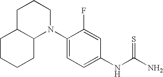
C1(NC(N)=S)=CC=C(N2CCCC3C2CCCC3)C(F)=C1
